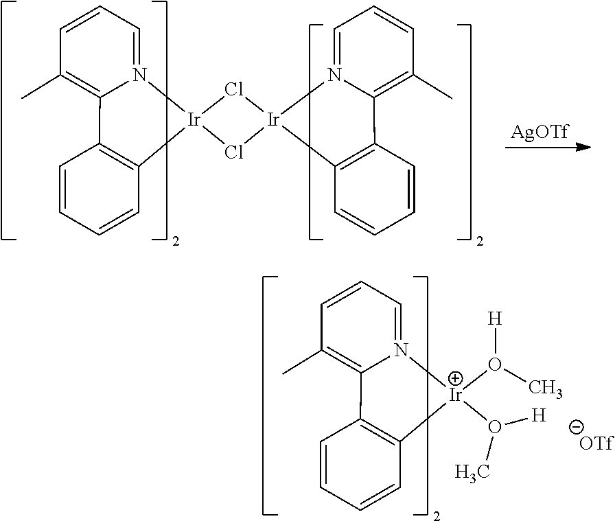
C1(C)=C2N(=CC=C1)[Ir]1(C3=C2C=CC=C3)Cl[Ir]2(N3=CC=CC(C)=C3C3=C2C=CC=C3)Cl1.[AgOTf].C1(C)=C2N(=CC=C1)[Ir](O(C)[H])(O([H])C)C1=C2C=CC=C1
